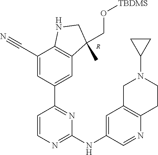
[R].C1(C2=CC3=C(C(C#N)=C2)NCC3(C)CO[TBDMS])=NC(NC2=CC3=C(CCN(C4CC4)C3)N=C2)=NC=C1
